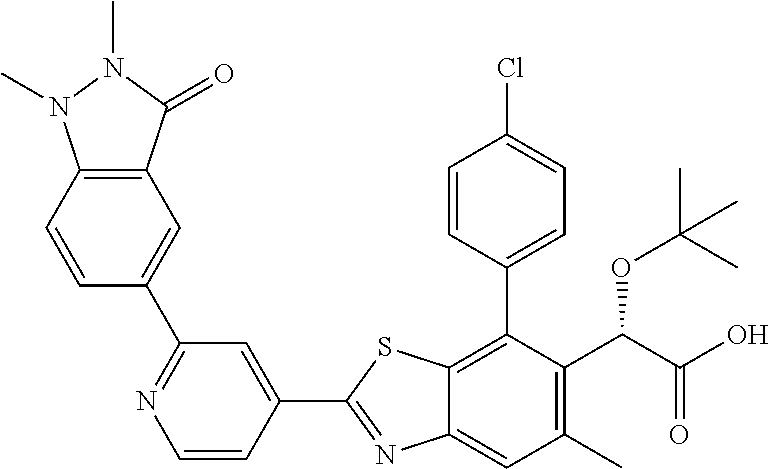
C1(C2=NC3=CC(C)=C(C(OC(C)(C)C)C(=O)O)C(C4=CC=C(Cl)C=C4)=C3S2)=CC(C2=CC3=C(C=C2)N(C)N(C)C3=O)=NC=C1
